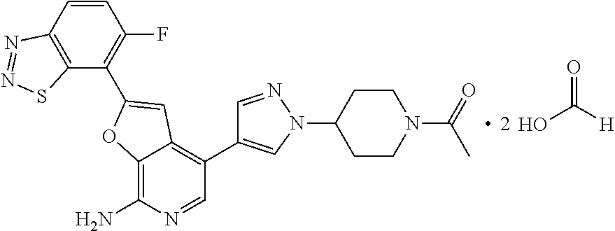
OC([H])=O.C1=CC2=C(C(C3=CC4=C(C5=CN(C6CCN(C(=O)C)CC6)N=C5)C=NC(N)=C4O3)=C1F)SN=N2
